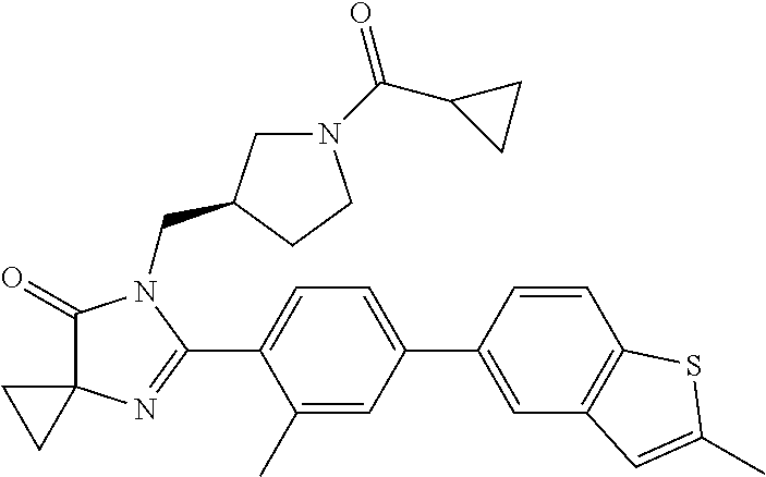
C1(=O)C2(N=C(C3=CC=C(C4=CC5=C(C=C4)SC(C)=C5)C=C3C)N1CC1CN(C(C3CC3)=O)CC1)CC2
